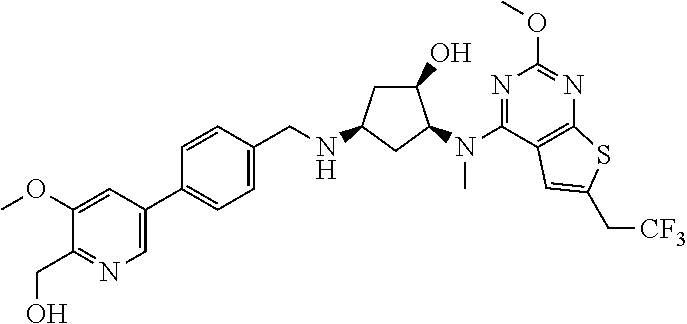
C1(CO)=NC=C(C2=CC=C(CNC3CC(O)C(N(C4=NC(OC)=NC5=C4C=C(C[CF3])S5)C)C3)C=C2)C=C1OC
